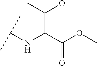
C(C(C(OC)=O)NC(C)C)(O)C
